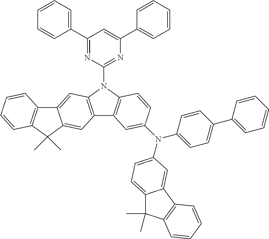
C1(C2=CC=CC=C2)=NC(N2C3=C(C4=C2C=C2C(=C4)C(C)(C)C4=C2C=CC=C4)C=C(N(C2=CC=C(C4=CC=CC=C4)C=C2)C2=CC=C4C(C)(C)C5=C(C4=C2)C=CC=C5)C=C3)=NC(C2=CC=CC=C2)=C1
